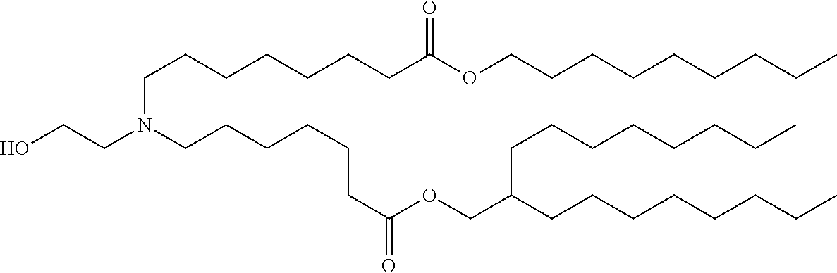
C(CCCC)CCCCOC(CCCCCCCN(CCCCCCC(OCC(CCCCCCCC)CCCCCCCC)=O)CCO)=O
